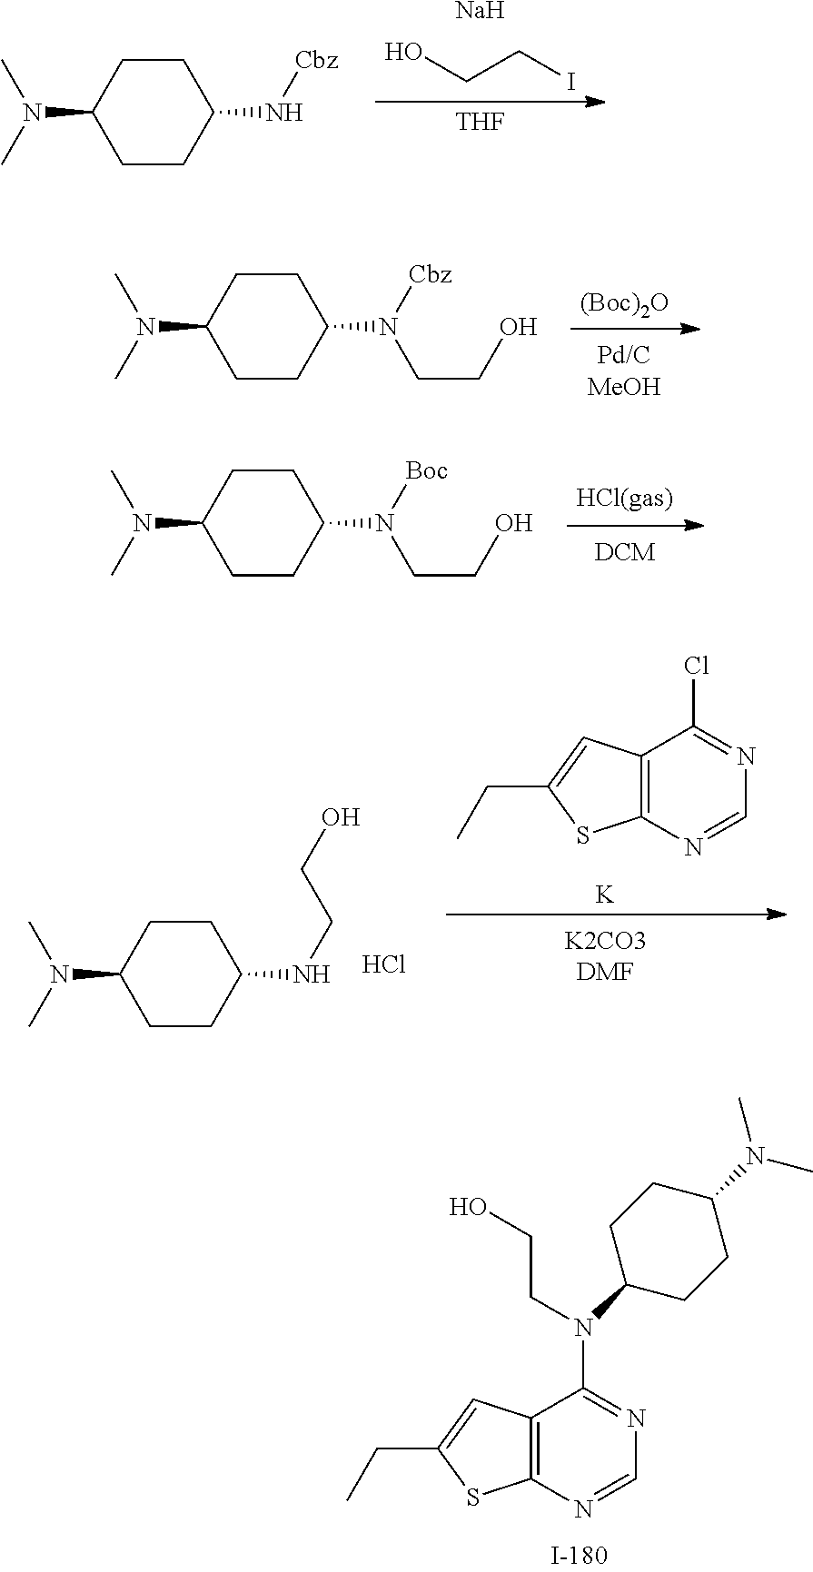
C12=C(N=CN=C1N(C1CCC(N(C)C)CC1)CCO)SC(CC)=C2.C12=C(N=CN=C1Cl)SC(CC)=C2.[K].C1CC(NCCO)CCC1N(C)C.Cl.C1CC(N([Boc])CCO)CCC1N(C)C.[(Boc)2O].C1CC(N([Cbz])CCO)CCC1N(C)C.[Na].OCCI.[THF].C1CC(N[Cbz])CCC1N(C)C
